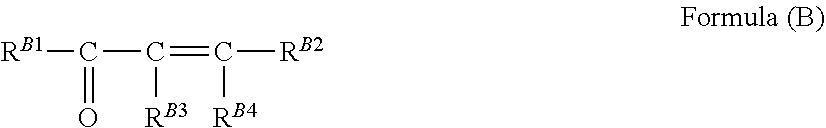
[RB1]C(C([RB3])=C([RB4])[RB2])=O
